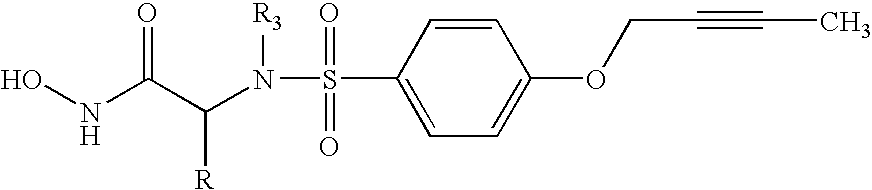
ONC(C(N(S(=O)(=O)C1=CC=C(OCC#CC)C=C1)[R3])[R])=O
